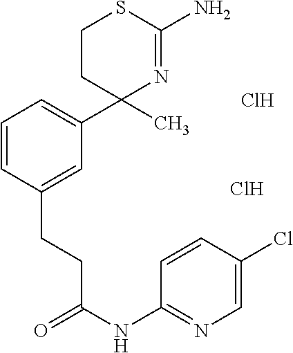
C1=CC(CCC(=O)NC2=NC=C(Cl)C=C2)=CC(C2(C)N=C(N)SCC2)=C1.Cl.Cl
